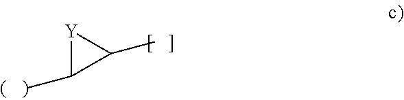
[Y]1C(C)C1C
